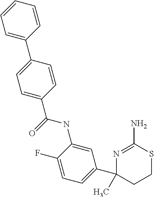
C1=C(C2=CC=C(C(=O)NC3=CC(C4(C)CCSC(N)=N4)=CC=C3F)C=C2)C=CC=C1
